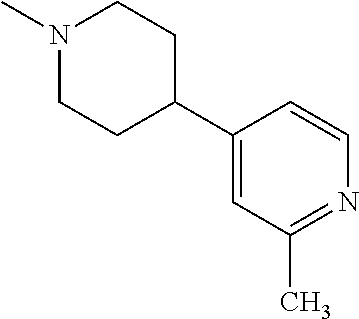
N1(C)CCC(C2=CC(C)=NC=C2)CC1
